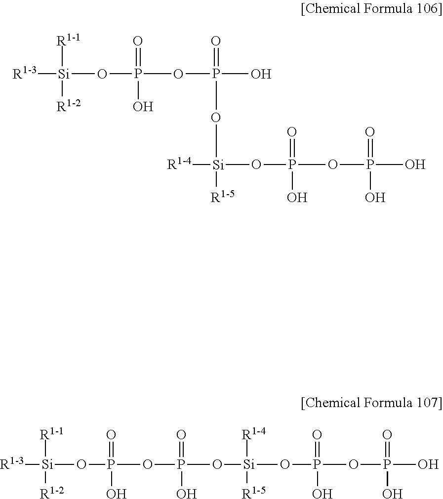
[R1-3][Si](OP(OP(=O)(O[Si]([R1-4])(OP(OP(=O)(O)O)(=O)O)[R1-5])O)(=O)O)([R1-1])[R1-2].[R1-3][Si](OP(OP(=O)(O)O[Si]([R1-4])([R1-5])OP(OP(=O)(O)O)(=O)O)(=O)O)([R1-1])[R1-2]
